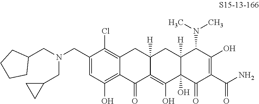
C12=C(Cl)C(CN(CC3CCCC3)CC3CC3)=CC(O)=C1C(=O)C1=C(O)C3(O)C([H])(CC1([H])C2)C(N(C)C)C(O)=C(C(N)=O)C3=O
